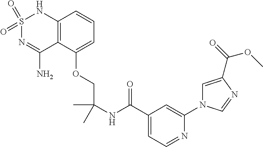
C12=C(C(OCC(NC(C3=CC=NC(N4C=C(C(OC)=O)N=C4)=C3)=O)(C)C)=CC=C1)C(N)=NS(=O)(=O)N2
